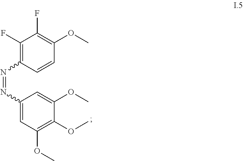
C1(F)=C(N=NC2=CC(OC)=C(OC)C(OC)=C2)C=CC(OC)=C1F
